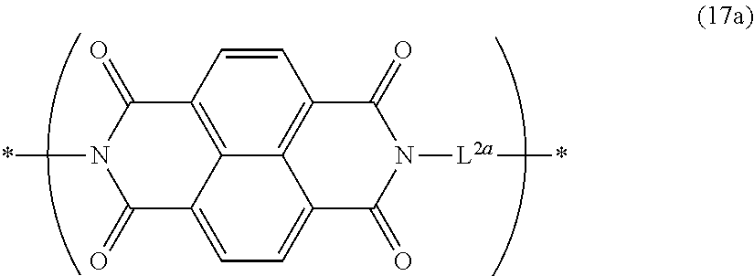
C1=CC2=C3C4=C1C(=O)N([L2a]*)C(=O)C4=CC=C3C(=O)N(*)C2=O
